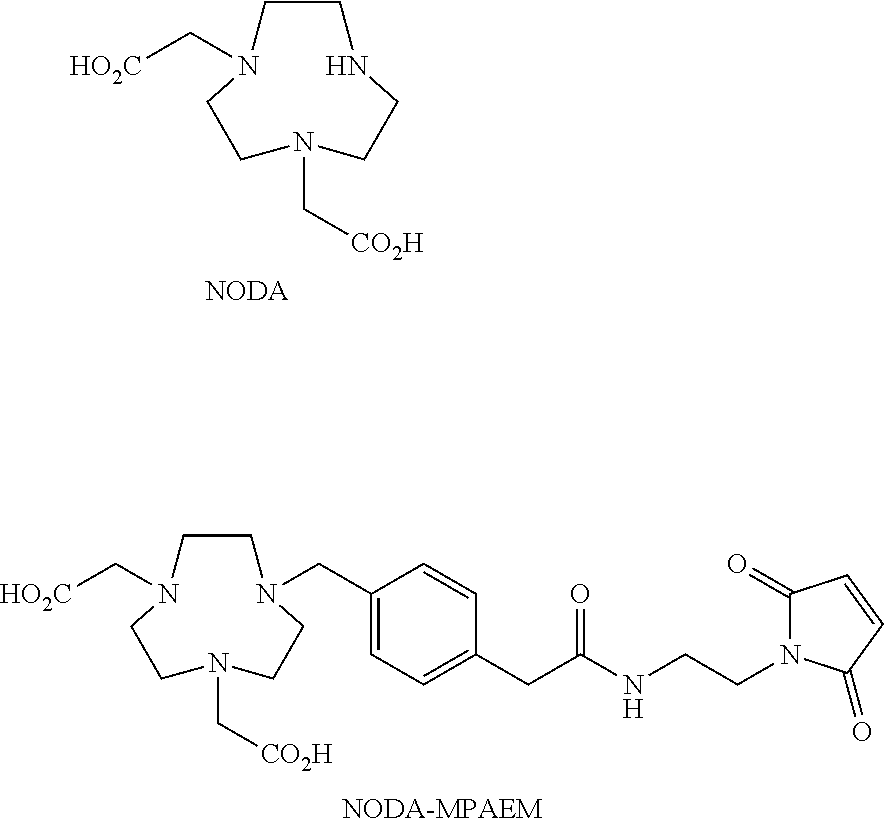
C1CN(C[HO2C])CCNCCN1C[CO2H].[NODA].C1CN(C[HO2C])CCN(CC2=CC=C(CC(NCCN3C(=O)C=CC3=O)=O)C=C2)CCN1C[CO2H]
